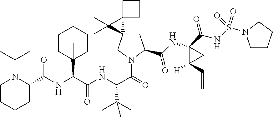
C1CCCC(C(NC(C(NC(C(=O)N2C(C(NC3(C(NS(=O)(=O)N4CCCC4)=O)C([H])(C=C)C3)=O)CC3(C2)C(C)(C)C32CCC2)C(C)(C)C)=O)C2(C)CCCCC2)=O)N1C(C)C
